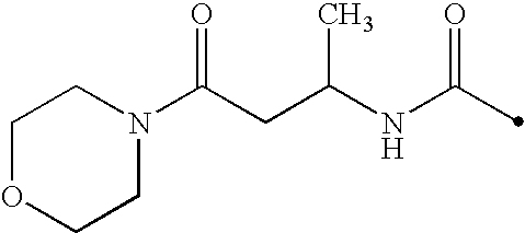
C(NC(=O)C)(CC(N1CCOCC1)=O)C
